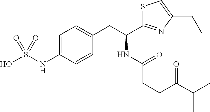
C1=C(NS(O)(=O)=O)C=CC(CC(C2=NC(CC)=CS2)NC(CCC(C(C)C)=O)=O)=C1
